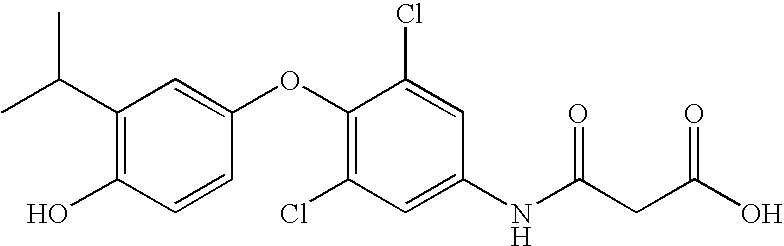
C1=CC(OC2=C(Cl)C=C(NC(CC(O)=O)=O)C=C2Cl)=CC(C(C)C)=C1O
